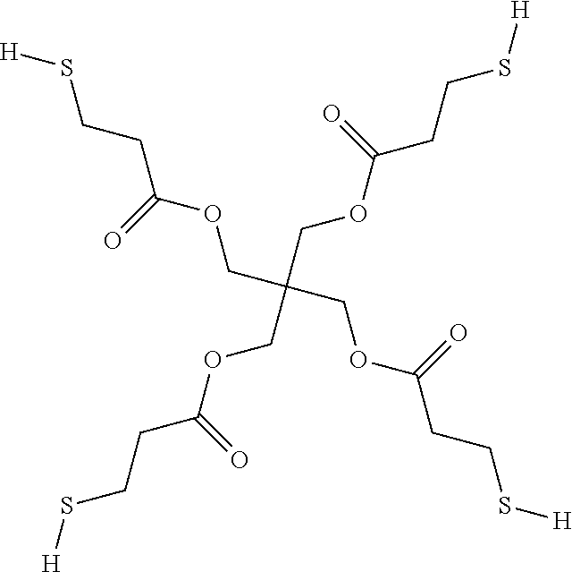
[H]SCCC(OCC(COC(CCS[H])=O)(COC(CCS[H])=O)COC(CCS[H])=O)=O
